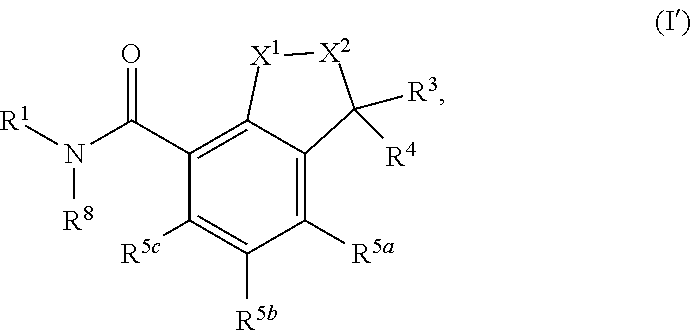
C1([R5a])=C2C(=C(C(N([R1])[R8])=O)C([R5c])=C1[R5b])[X1][X2]C2([R4])[R3]
